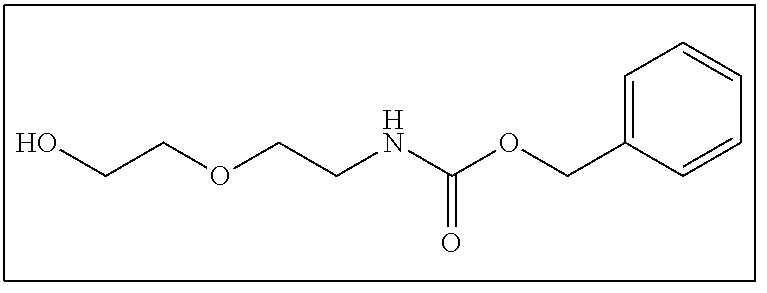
OCCOCCNC(OCC1=CC=CC=C1)=O
